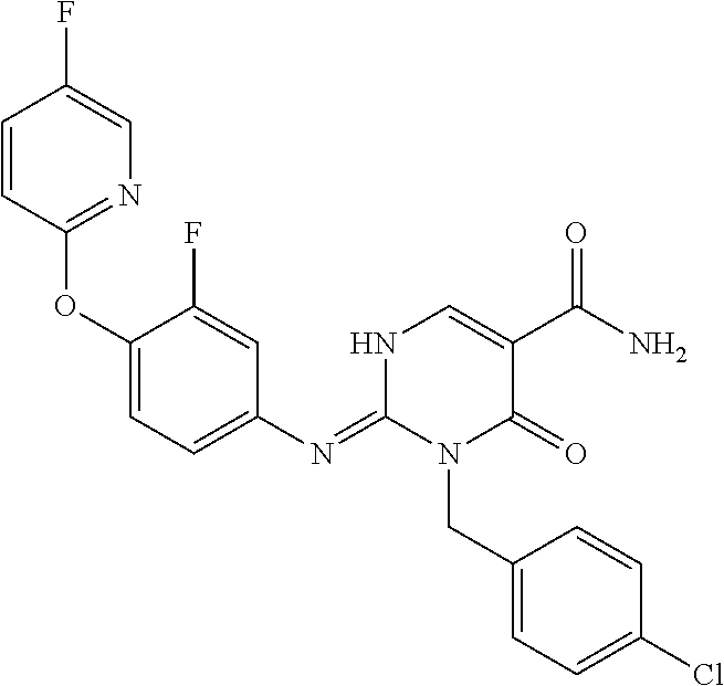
O(C1=CC=C(N=C2N(CC3=CC=C(Cl)C=C3)C(=O)C(C(N)=O)=CN2)C=C1F)C1=NC=C(F)C=C1
